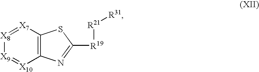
C12=C([X7]=[X8][X9]=[X10]1)SC([R19][R21][R31])=N2
